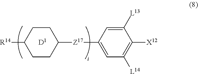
C1CC([Z17]C2=CC([L14])=C([X12])C([L13])=C2)CCC1[R14].[D1]
